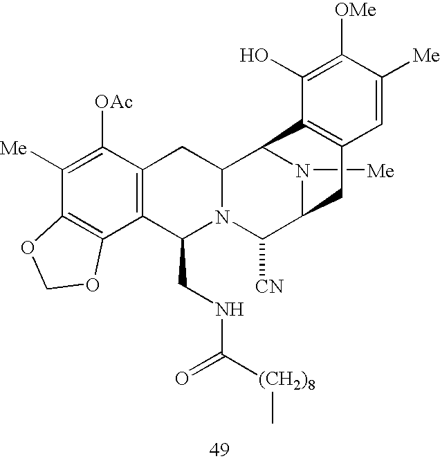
N1([Me])C2C([CN])N3C(CNC([(CH2)8]C)=O)C4=C(C([OAc])=C([Me])C5=C4OCO5)CC3C1C1=C(C2)C=C([Me])C([OMe])=C1O
